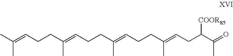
CC(=CCCC(=CCCC(=CCCC(C)=CCC(C(=O)C)[COOR85])C)C)C
